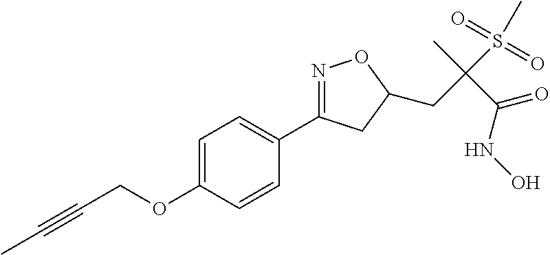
C1=C(OCC#CC)C=CC(C2=NOC(CC(S(C)(=O)=O)(C)C(NO)=O)C2)=C1
